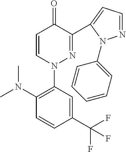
C1=CN(C2=C(N(C)C)C=CC(C(F)(F)F)=C2)N=C(C2=CC=NN2C2=CC=CC=C2)C1=O
